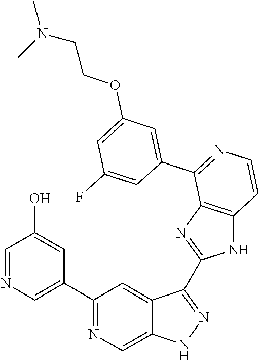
C1(C2=CN=CC(O)=C2)=NC=C2C(=C1)C(C1=NC3=C(N1)C=CN=C3C1=CC(OCCN(C)C)=CC(F)=C1)=NN2
